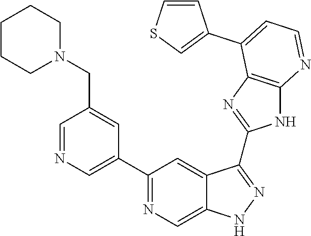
C1=NC=C(C2=NC=C3C(=C2)C(C2=NC4=C(N2)N=CC=C4C2=CSC=C2)=NN3)C=C1CN1CCCCC1
